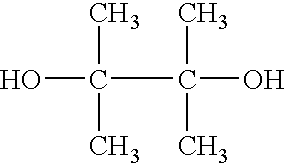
C(C(O)(C)C)(O)(C)C
